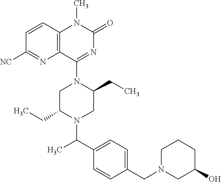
C12=C(C=CC([NC])=N1)N(C)C(=O)N=C2N1CC(CC)N(C(C2=CC=C(CN3CC(O)CCC3)C=C2)C)CC1CC
